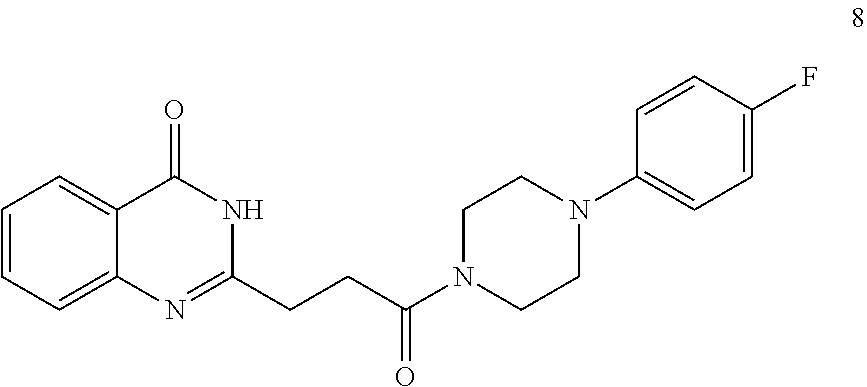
C1=CC=C2C(=C1)C(=O)NC(CCC(N1CCN(C3=CC=C(F)C=C3)CC1)=O)=N2
